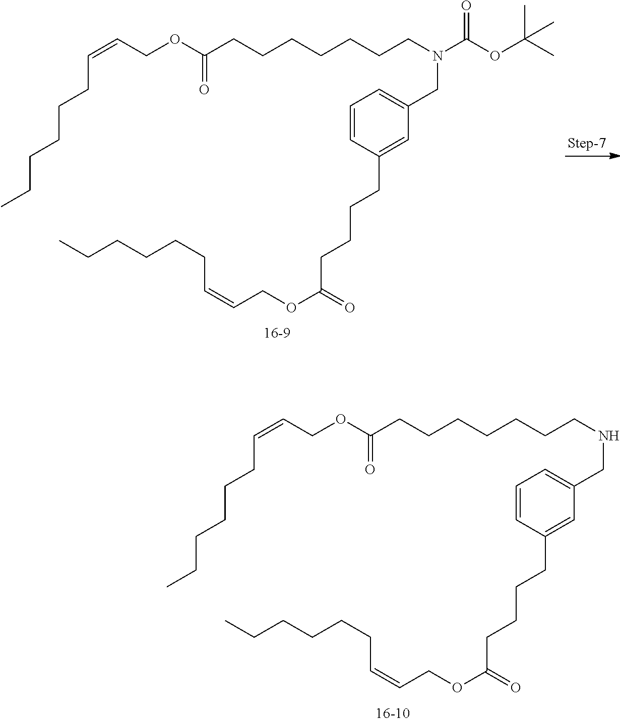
C1=CC(CCCCC(OCC=CCCCCCC)=O)=CC(CN(CCCCCCCC(OCC=CCCCCCC)=O)C(OC(C)(C)C)=O)=C1.C1=CC(CCCCC(OCC=CCCCCCC)=O)=CC(CNCCCCCCCC(OCC=CCCCCCC)=O)=C1
